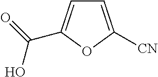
C1=C([CN])OC(C(O)=O)=C1
